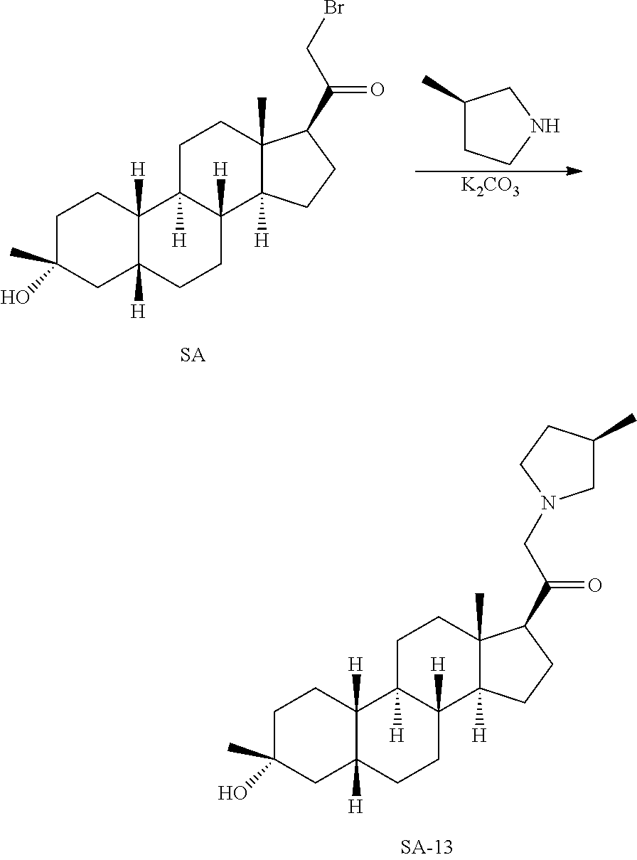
C1C(O)(C)CC2([H])C([H])(C1)C1([H])C([H])(CC2)C2([H])C(C)(CC1)C(C(CBr)=O)CC2.[K2CO3].C1(C)CCNC1.C1C(O)(C)CC2([H])C([H])(C1)C1([H])C([H])(CC2)C2([H])C(C)(CC1)C(C(CN1CC(C)CC1)=O)CC2
